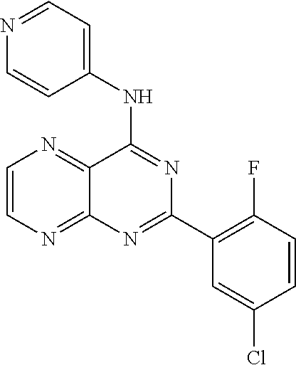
C1(C2=NC3=NC=CN=C3C(NC3=CC=NC=C3)=N2)=C(F)C=CC(Cl)=C1
